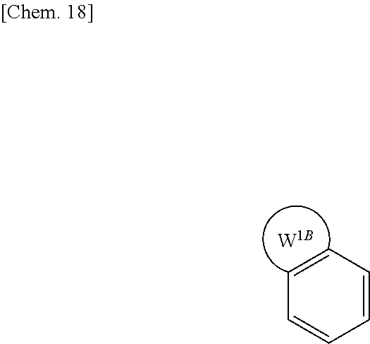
C1=CC=CC=C1.[W1B]
